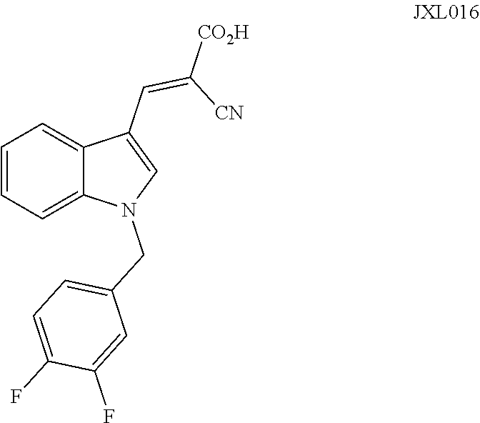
C1=CC=C2C(=C1)C(C=C([CN])[CO2H])=CN2CC1=CC=C(F)C(F)=C1
